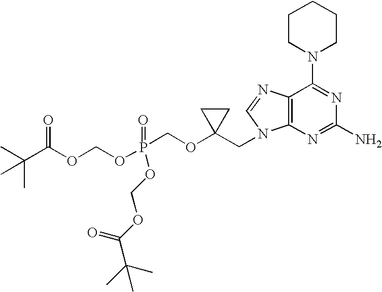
O(P(COC1(CN2C3=C(C(N4CCCCC4)=NC(N)=N3)N=C2)CC1)(OCOC(C(C)(C)C)=O)=O)COC(C(C)(C)C)=O
